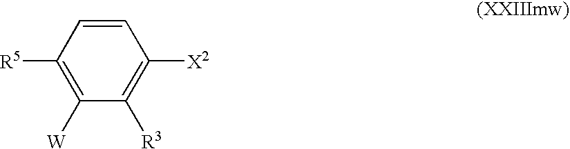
C1=CC([R5])=C([W])C([R3])=C1[X2]
